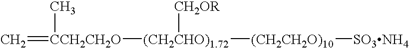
C=[CCH2CH2O](C)[(CH2CHO)1.72]([(CH2CH2O)10][SO3NH4])[CH2OR]
